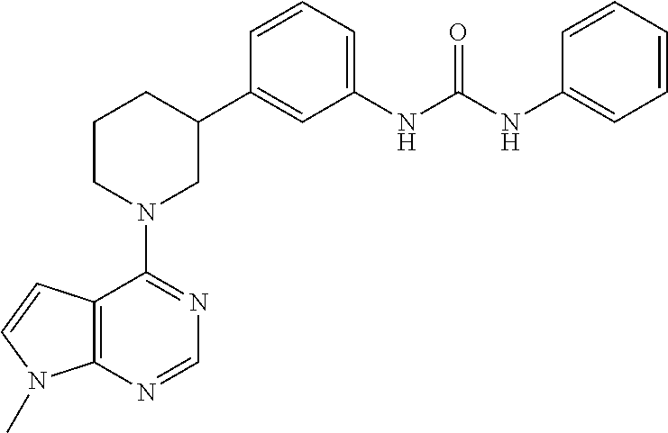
N1=C(N2CC(C3=CC(NC(NC4=CC=CC=C4)=O)=CC=C3)CCC2)C2=C(N=C1)N(C)C=C2
